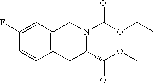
C1=CC2=C(C=C1F)CN(C(=O)OCC)C(C(OC)=O)C2
